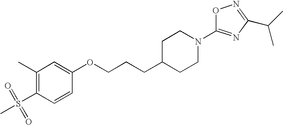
C1(C)=C(S(=O)(=O)C)C=CC(OCCCC2CCN(C3=NC(C(C)C)=NO3)CC2)=C1
